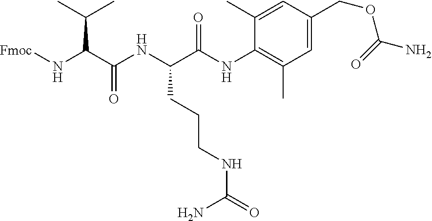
C1(C)=CC(COC(N)=O)=CC(C)=C1NC(C(NC(C(N[Fmoc])C(C)C)=O)CCCNC(=O)N)=O
